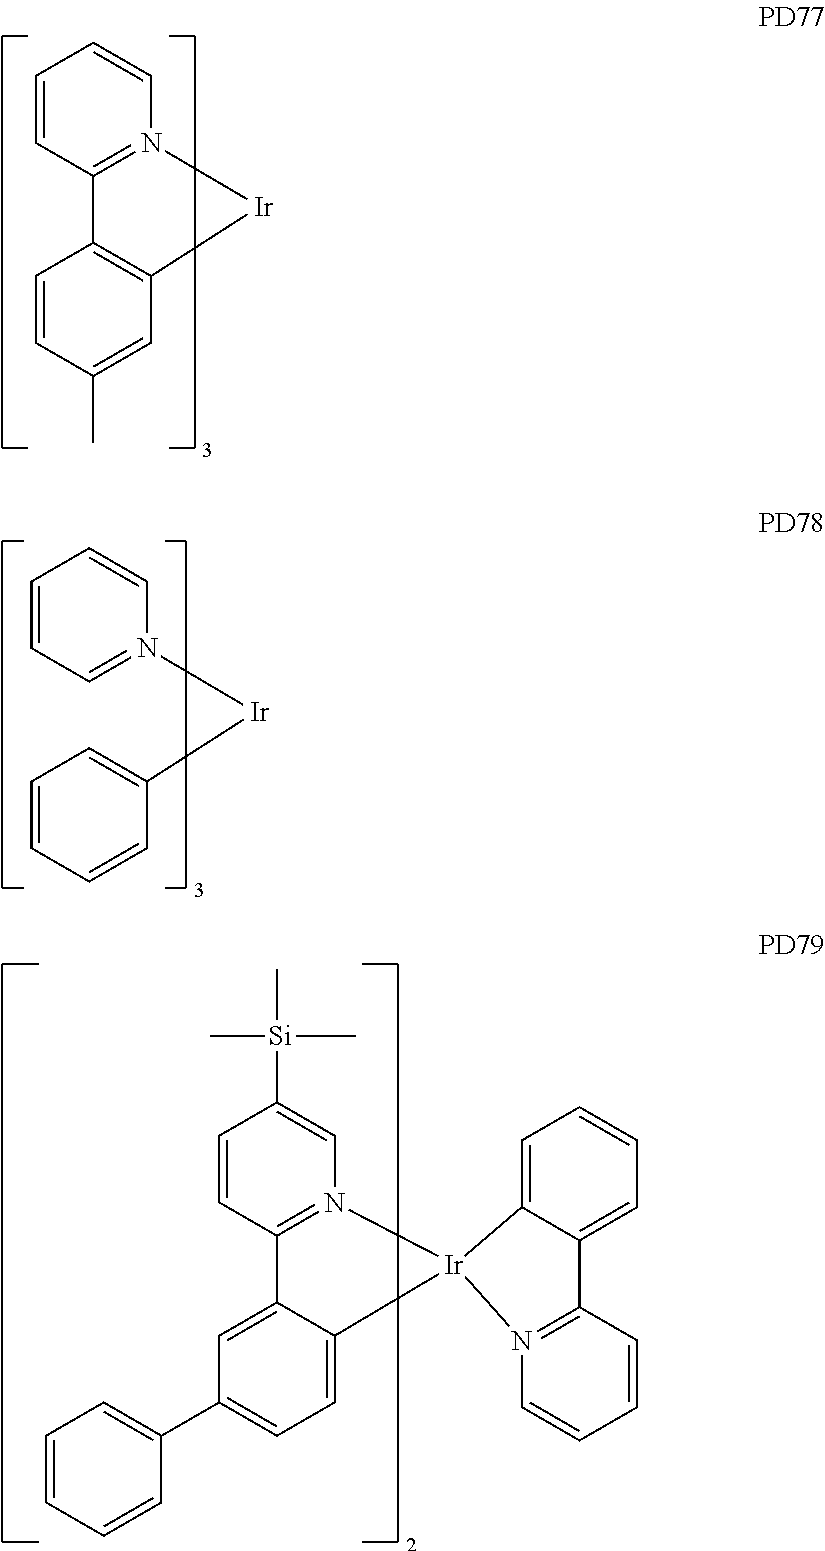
C1=CC2=N(C=C1)[Ir]C1=C2C=CC(C)=C1.C1=CC=CC(C2=CC=C3C(=C2)C2=N(C=C([Si](C)(C)C)C=C2)[Ir]32C3=CC=CC=C3C3=N2C=CC=C3)=C1.C1=CC=N([Ir]C2=CC=CC=C2)C=C1
